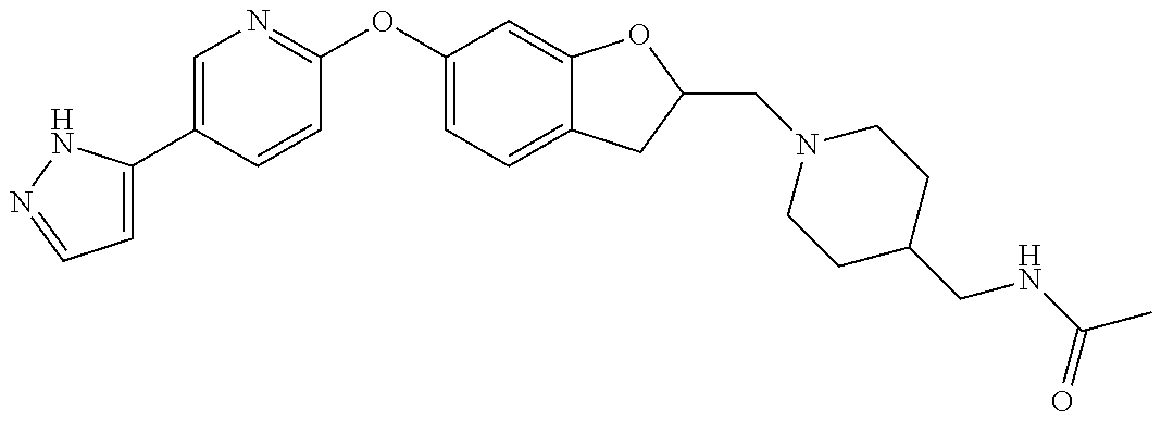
C1=C(C2=CN=C(OC3=CC=C4C(=C3)OC(CN3CCC(CNC(=O)C)CC3)C4)C=C2)NN=C1
